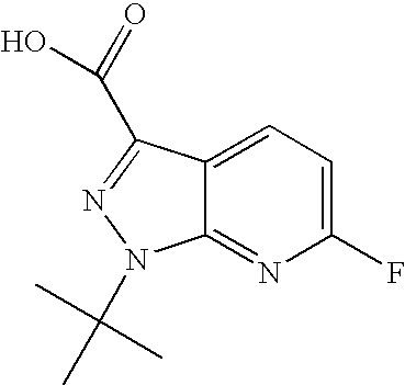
FC1=CC=C2C(=N1)N(C(C)(C)C)N=C2C(=O)O
